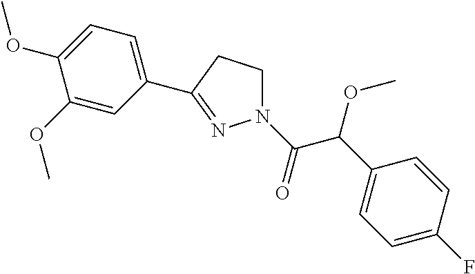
N1(C(C(C2=CC=C(F)C=C2)OC)=O)CCC(C2=CC=C(OC)C(OC)=C2)=N1
